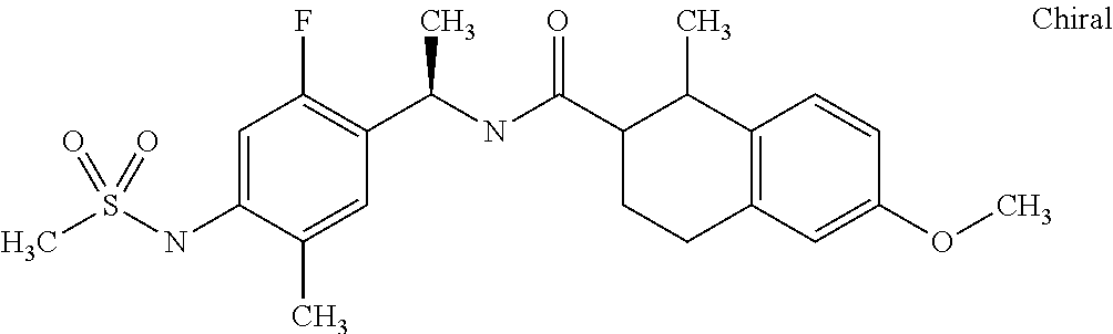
C1=C(NS(C)(=O)=O)C(C)=CC(C(NC(C2CCC3=C(C2C)C=CC(OC)=C3)=O)C)=C1F
